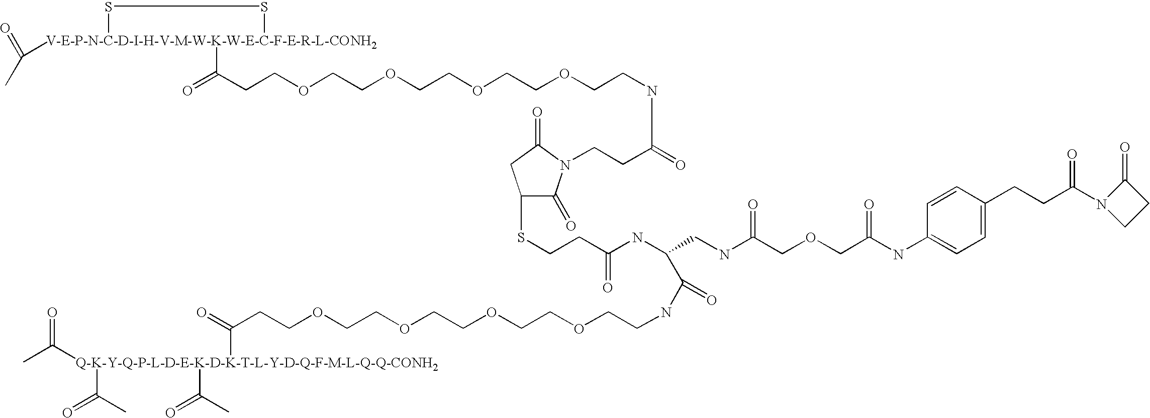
CC(=O)[V-E-P-N-C-D-I-H-V-M-W-K-W-E-C-F-E-R-L-CONH2]1(C(=O)CCOCCOCCOCCOCCNC(=O)CCN2C(=O)C(SCCC(=O)NC(C(NCCOCCOCCOCCOCCC([Q-K-Y-Q-P-L-D-E-K-D-K-T-L-Y-D-Q-F-M-L-Q-Q-CONH2](C(=O)C)(C(C)=O)C(C)=O)=O)=O)CNC(=O)COCC(NC3=CC=C(CCC(=O)N4CCC4=O)C=C3)=O)CC2=O)SS1
